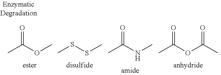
CC(OC)=O.CSSC.CC(NC)=O.CC(OC(=O)C)=O
